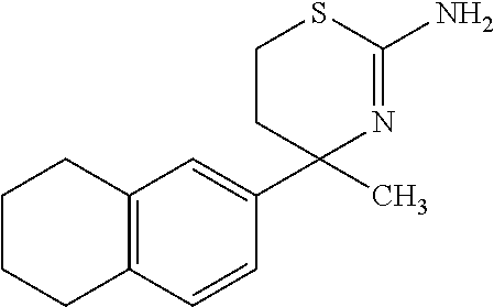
C1CCC2=C(C1)C=C(C1(C)N=C(N)SCC1)C=C2
